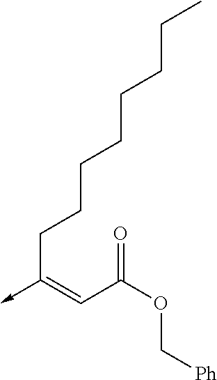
C(C(OC[Ph])=O)=C(->C)CCCCCCCC
